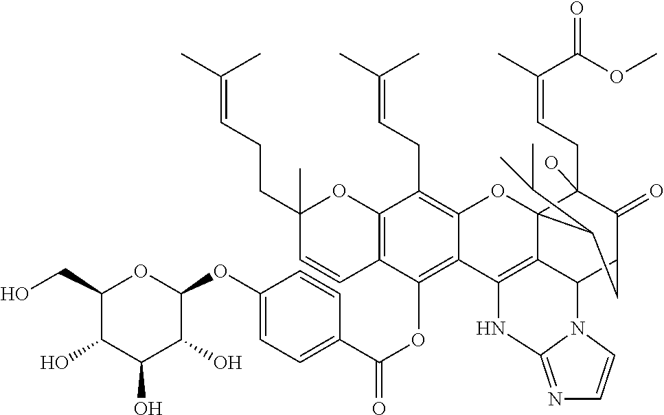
O(C1OC(CO)C(O)C(O)C1O)C1=CC=C(C(OC2=C3C(=C(CC=C(C)C)C4=C2C=CC(CCC=C(C)C)(C)O4)OC24C(CC=C(C)C(OC)=O)(O)C(=O)C(CC2C(C)C)C2C4=C3NC3=NC=CN23)=O)C=C1
